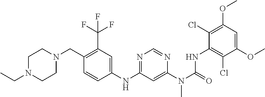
C1(OC)=CC(OC)=C(Cl)C(NC(=O)N(C2=CC(NC3=CC(C(F)(F)F)=C(CN4CCN(CC)CC4)C=C3)=NC=N2)C)=C1Cl
